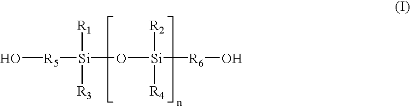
[R5]([Si](O[Si]([R6]O)([R4])[R2])([R3])[R1])O
